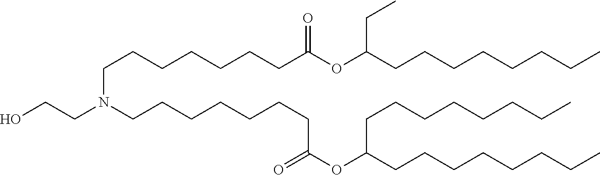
C(C(OC(CCCCCCCN(CCCCCCCC(OC(CCCCCCCC)CCCCCCCC)=O)CCO)=O)CCCCCCCC)C
